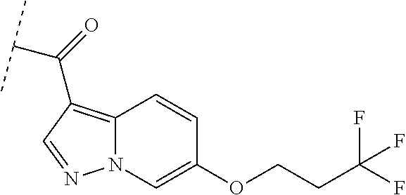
N12C(=C(C(C(C)C)=O)C=N1)C=CC(OCCC(F)(F)F)=C2
